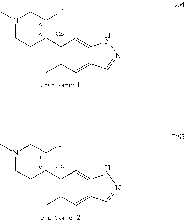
C1(C2C(F)CN(C)CC2)=C(C)C=C2C(=C1)NN=C2.C1(C2C(F)CN(C)CC2)=C(C)C=C2C(=C1)NN=C2
